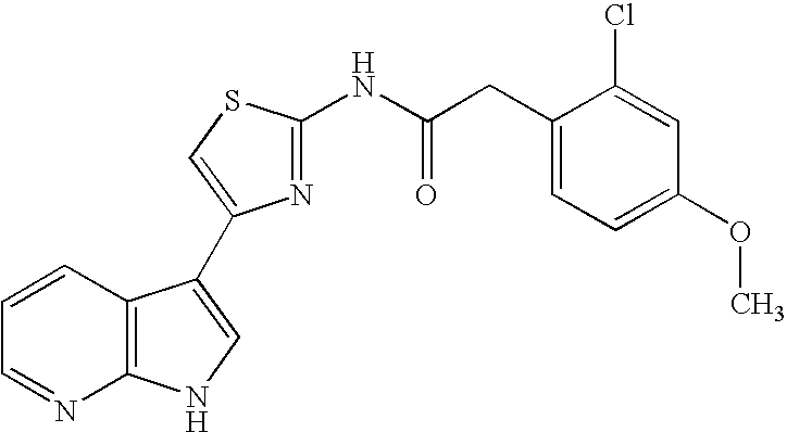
C1=CC2=C(N=C1)NC=C2C1=CSC(NC(CC2=CC=C(OC)C=C2Cl)=O)=N1
